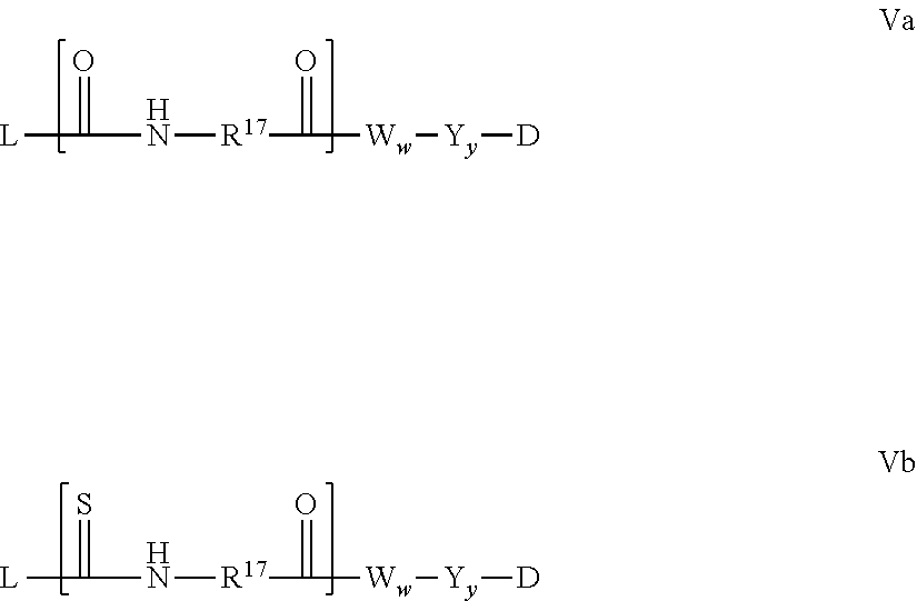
[L]C(N[R17]C(=O)[Ww][Yy][D])=O.[L]C(N[R17]C(=O)[Ww][Yy][D])=S
